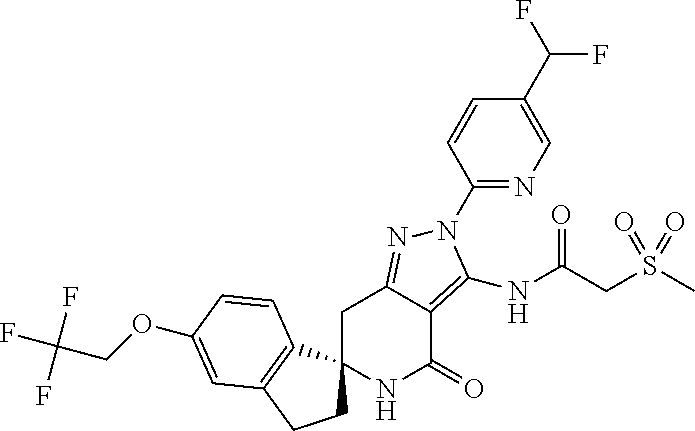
C1C2=NN(C3=NC=C(C(F)F)C=C3)C(NC(CS(C)(=O)=O)=O)=C2C(=O)NC12CCC1=C2C=CC(OCC(F)(F)F)=C1
